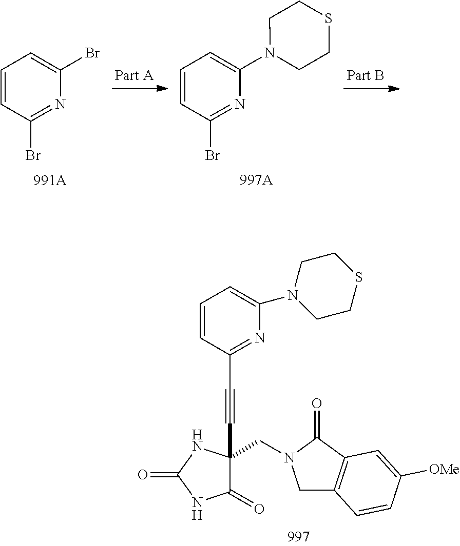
BrC1=NC(N2CCSCC2)=CC=C1.BrC1=NC(Br)=CC=C1.C(#CC1(CN2CC3=C(C2=O)C=C([OMe])C=C3)C(=O)NC(=O)N1)C1=NC(N2CCSCC2)=CC=C1
